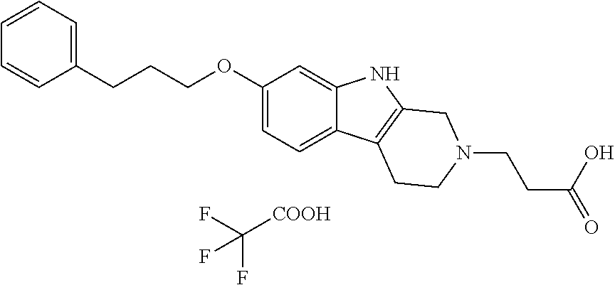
C1=CC=CC(CCCOC2=CC=C3C(=C2)NC2=C3CCN(CCC(=O)O)C2)=C1.FC([COOH])(F)F
